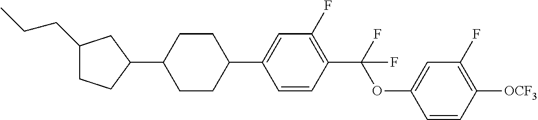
C1(CCC)CCC(C2CCC(C3=CC(F)=C(C(OC4=CC(F)=C([OCF3])C=C4)(F)F)C=C3)CC2)C1
